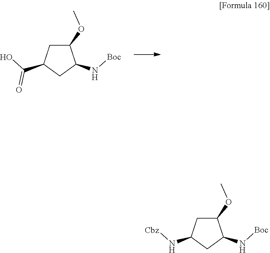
C1(OC)CC(C(O)=O)CC1N[Boc].C1(OC)CC(N[Cbz])CC1N[Boc]
